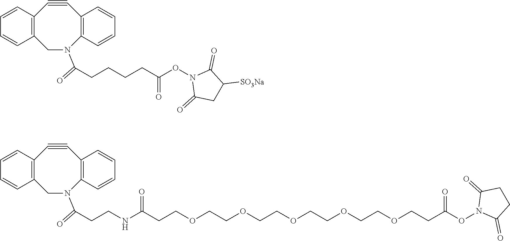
C1#CC2=C(N(C(CCCCC(ON3C(=O)CC([SO3Na])C3=O)=O)=O)CC3=C1C=CC=C3)C=CC=C2.C1#CC2=C(N(C(CCNC(CCOCCOCCOCCOCCOCCC(ON3C(=O)CCC3=O)=O)=O)=O)CC3=C1C=CC=C3)C=CC=C2
